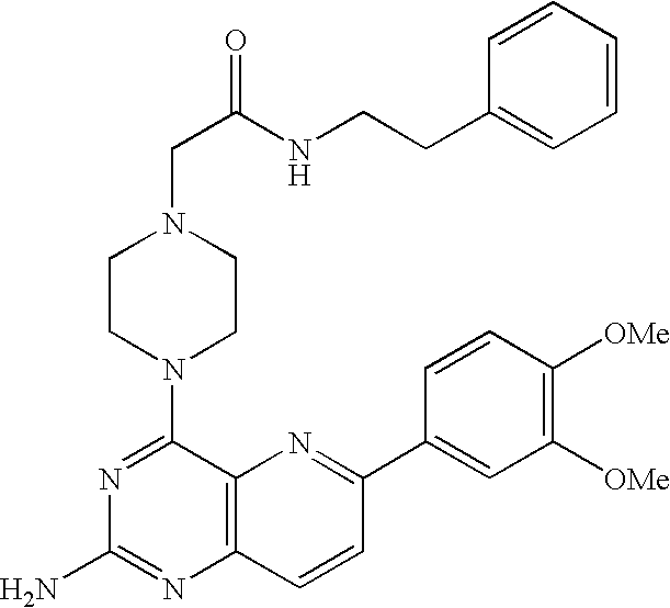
C1(N2CCN(CC(NCCC3=CC=CC=C3)=O)CC2)=NC(N)=NC2=C1N=C(C1=CC([OMe])=C([OMe])C=C1)C=C2
